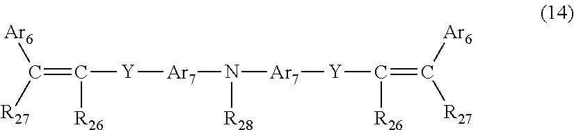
C(=C([Y][Ar7]N([Ar7][Y]C(=C([Ar6])[R27])[R26])[R28])[R26])([R27])[Ar6]
